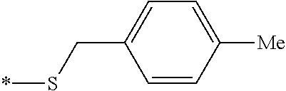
C1=CC([Me])=CC=C1CS*
